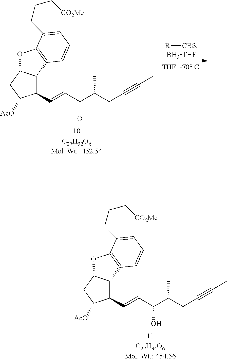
C1(C=CC(C(CC#CC)C)=O)C2C(CC1[AcO])OC1=C2C=CC=C1CCC[CO2Me].[R][CBS].[BH3THF].C1(C=CC(C(CC#CC)C)O)C2C(CC1[AcO])OC1=C2C=CC=C1CCC[CO2Me]
